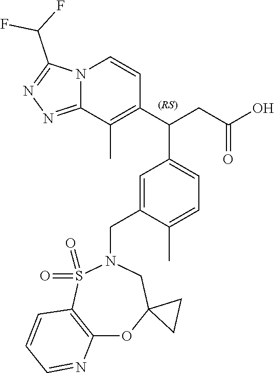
C12=C(S(=O)(=O)N(CC3=CC(C(CC(O)=O)C4=C(C)C5=NN=C(C(F)F)N5C=C4)=CC=C3C)CC3(O1)CC3)C=CC=N2
